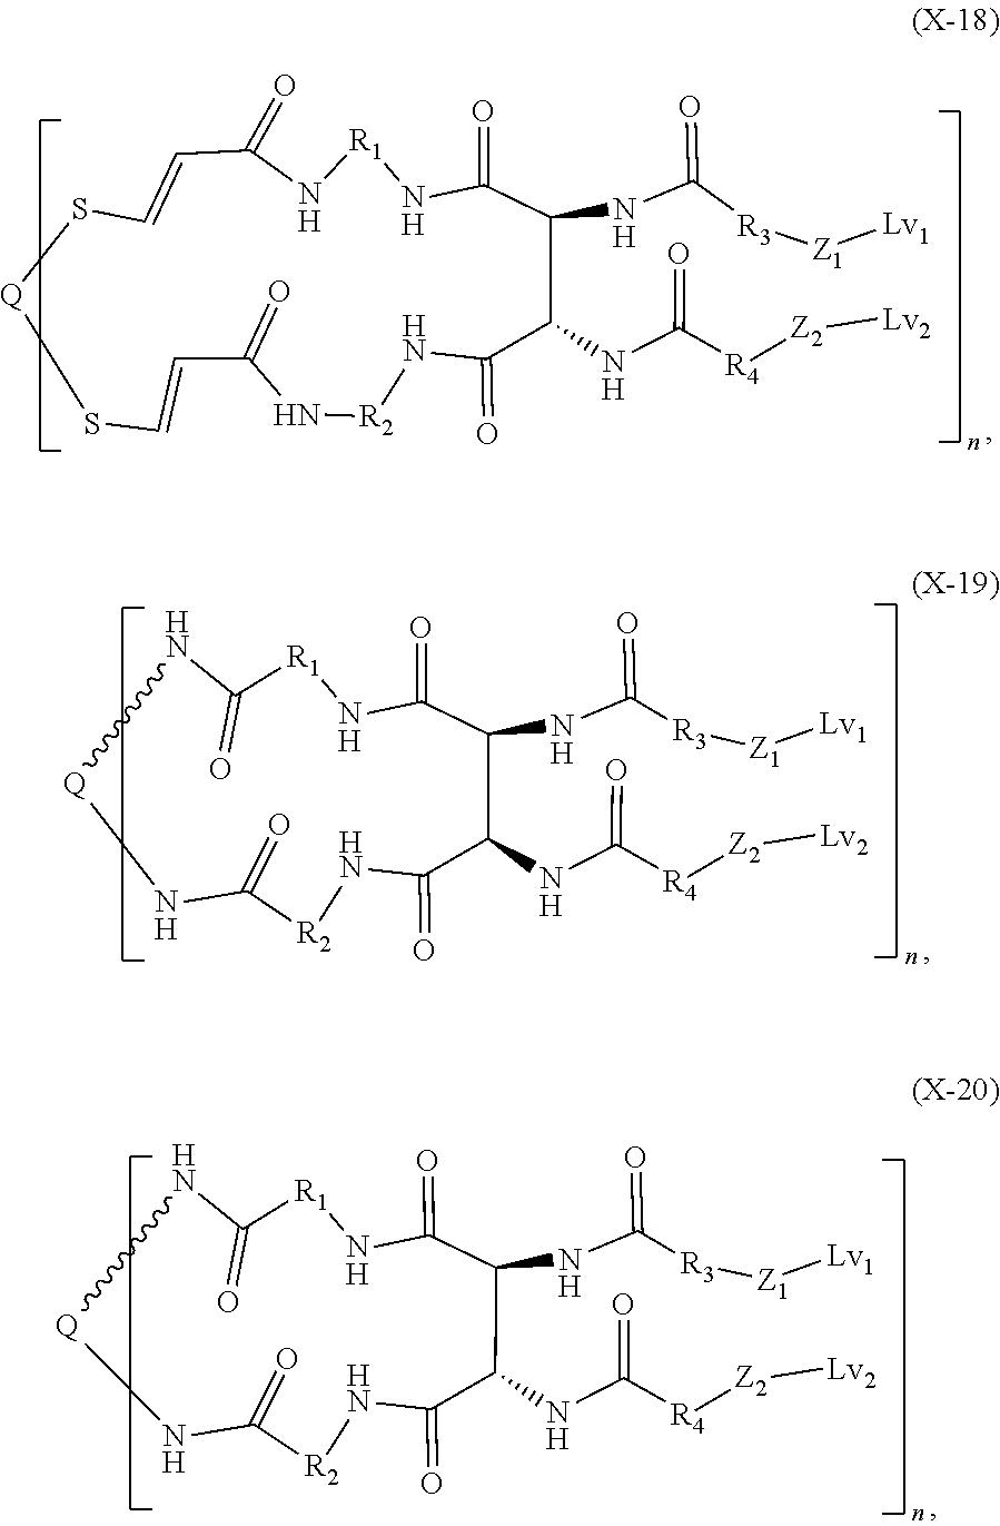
C1(=O)C(NC(=O)[R3][Z1][Lv1])C(NC([R4][Z2][Lv2])=O)C(=O)N[R2]NC(=O)C=CS[Q]SC=CC(=O)N[R1]N1.C1(=O)C(NC(=O)[R3][Z1][Lv1])C(NC([R4][Z2][Lv2])=O)C(=O)N[R2]C(=O)N[Q]NC(=O)[R1]N1.C1(=O)C(NC(=O)[R3][Z1][Lv1])C(NC([R4][Z2][Lv2])=O)C(=O)N[R2]C(=O)N[Q]NC(=O)[R1]N1
